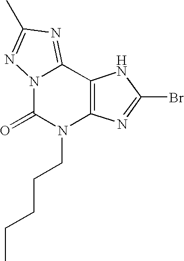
N12C(=O)N(CCCCC)C3=C(C1=NC(C)=N2)NC(Br)=N3
